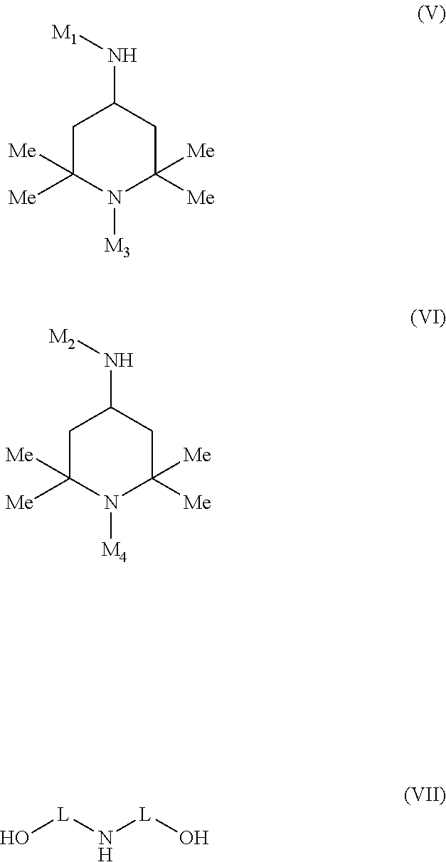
C1C([Me])([Me])N([M3])C([Me])([Me])CC1N[M1].C1C([Me])([Me])N([M4])C([Me])([Me])CC1N[M2].O[L]N[L]O
